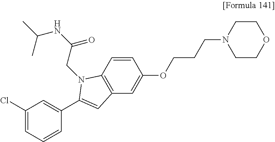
C1(Cl)=CC=CC(C2=CC3=C(C=CC(OCCCN4CCOCC4)=C3)N2CC(NC(C)C)=O)=C1
